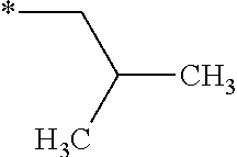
*CC(C)C
